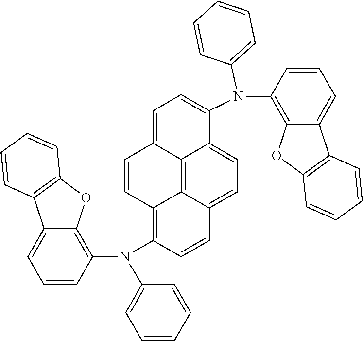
C1(N(C2=C3C(=CC=C2)C2=C(C=CC=C2)O3)C2=C3C=CC4=CC=C(N(C5=CC=CC=C5)C5=C6OC7=C(C6=CC=C5)C=CC=C7)C5=CC=C(C=C2)C3=C45)=CC=CC=C1
